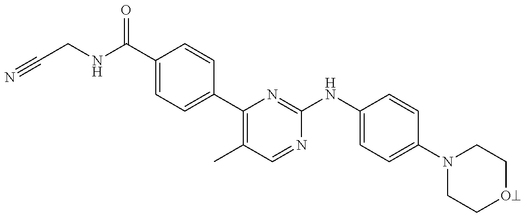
N1(C2=CC=C(NC3=NC(C4=CC=C(C(NCC#N)=O)C=C4)=C(C)C=N3)C=C2)CCOCC1
